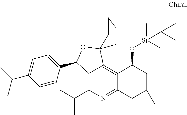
C12=C3C(=C(C(C)C)N=C1CC(C)(C)CC2O[Si](C)(C)C(C)(C)C)C(C1=CC=C(C(C)C)C=C1)OC31CCCC1
